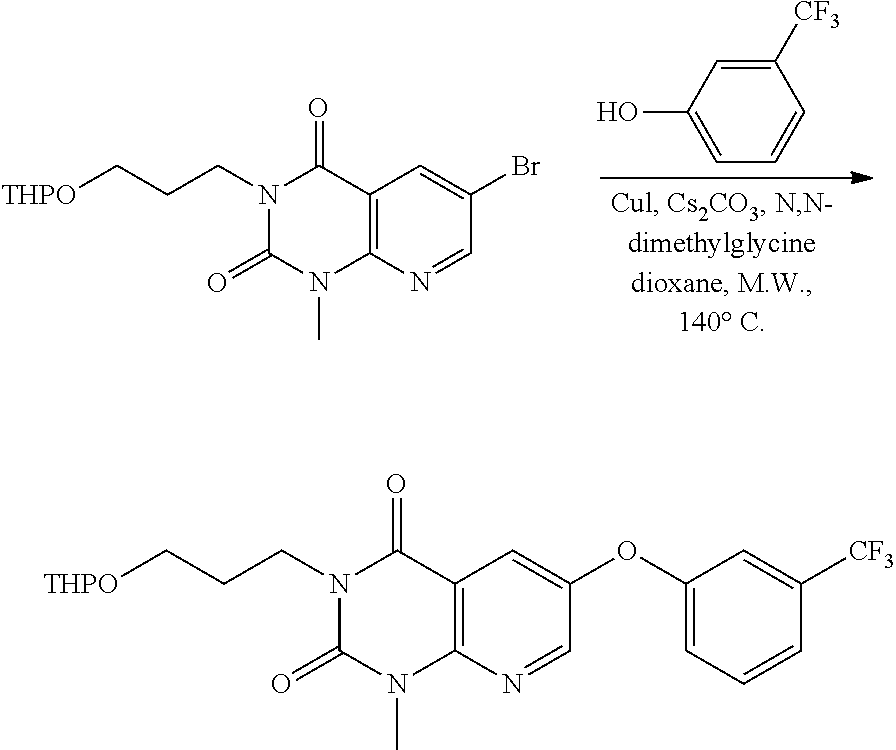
[THPO]CCCN1C(=O)N(C)C2=C(C1=O)C=C(Br)C=N2.OC1=CC=CC([CF3])=C1.[THPO]CCCN1C(=O)N(C)C2=C(C1=O)C=C(OC1=CC=CC([CF3])=C1)C=N2
